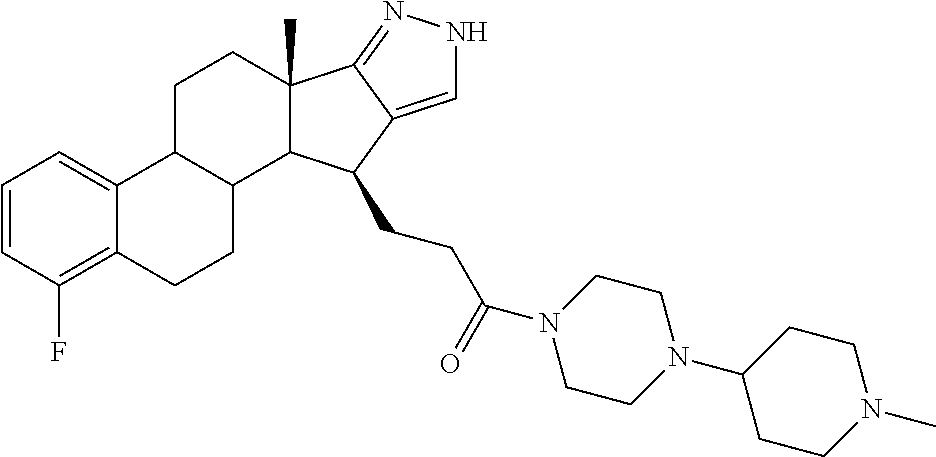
C1=CC(F)=C2C(=C1)C1C(CC2)C2C(C)(CC1)C1=NNC=C1C2CCC(N1CCN(C2CCN(C)CC2)CC1)=O
